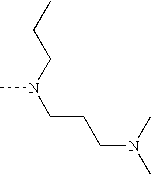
N(C)(CCC)CCCN(C)C
